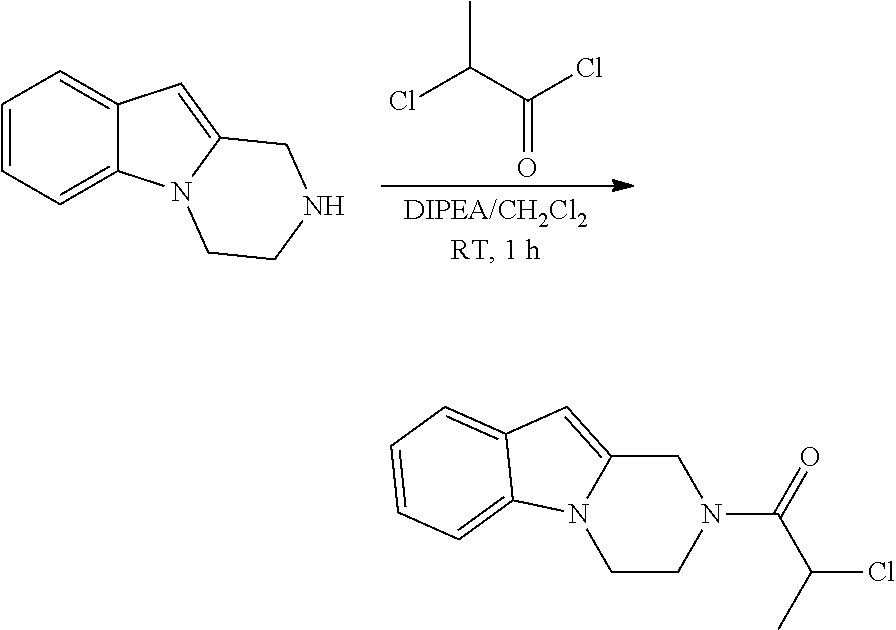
ClC(C(Cl)=O)C.C1=CC=C2C(=C1)C=C1N2CCNC1.C1CN(C(C(Cl)C)=O)CC2=CC3=CC=CC=C3N12
